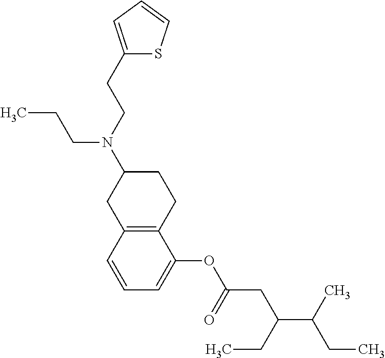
C12=C(C=CC=C1OC(CC(C(CC)C)CC)=O)CC(N(CCC1=CC=CS1)CCC)CC2
